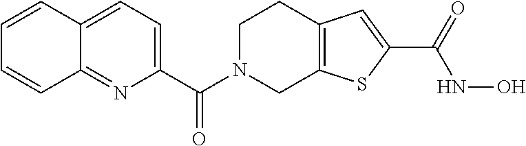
C(N1CC2=C(CC1)C=C(C(=O)NO)S2)(=O)C1=CC=C2C(=N1)C=CC=C2
